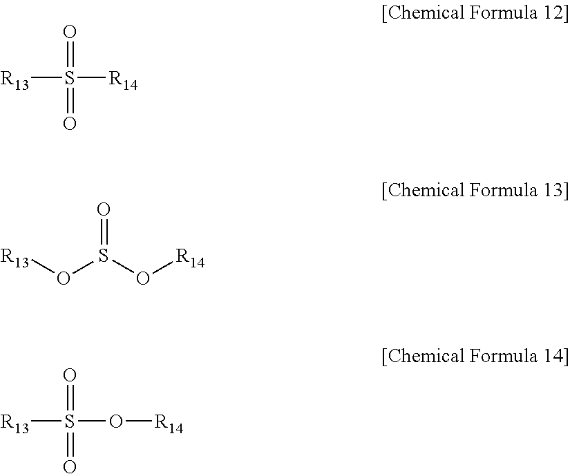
[R13]S([R14])(=O)=O.O=S(O[R14])O[R13].[R13]S(O[R14])(=O)=O
